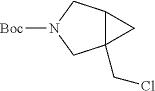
C12C(CCl)(C1)CN([Boc])C2
